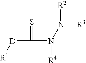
[D](C(N([R4])N([R3])[R2])=S)[R1]
